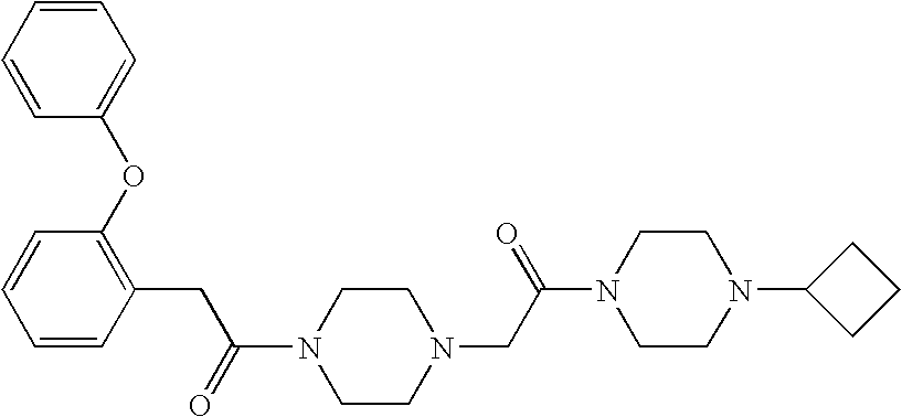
N1(C(=O)CC2=C(OC3=CC=CC=C3)C=CC=C2)CCN(CC(N2CCN(C3CCC3)CC2)=O)CC1
